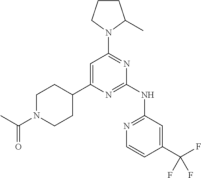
C1CC(C)N(C2=NC(NC3=NC=CC(C(F)(F)F)=C3)=NC(C3CCN(C(C)=O)CC3)=C2)C1
